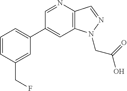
C1(C2=CC=CC(CF)=C2)=CC2=C(C=NN2CC(=O)O)N=C1
